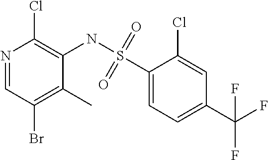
N1=CC(Br)=C(C)C(NS(C2=CC=C(C(F)(F)F)C=C2Cl)(=O)=O)=C1Cl
